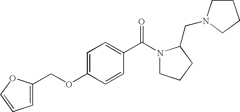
C1=C(OCC2=CC=CO2)C=CC(C(N2CCCC2CN2CCCC2)=O)=C1
